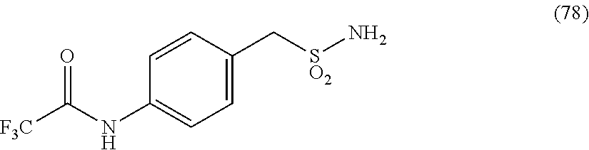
[F3C]C(NC1=CC=C(C[SO2]N)C=C1)=O
